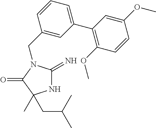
N1C(=N)N(CC2=CC(C3=C(OC)C=CC(OC)=C3)=CC=C2)C(=O)C1(CC(C)C)C
